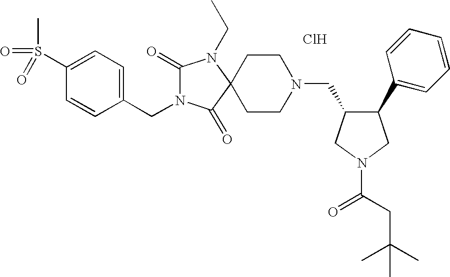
C1(S(C)(=O)=O)=CC=C(CN2C(=O)N(CC)C3(C2=O)CCN(CC2C(C4=CC=CC=C4)CN(C(=O)CC(C)(C)C)C2)CC3)C=C1.Cl
